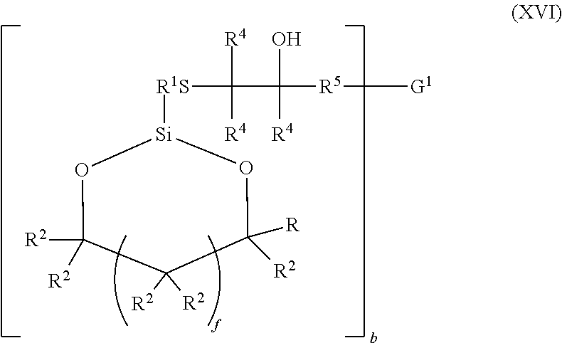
O1C([R2])([R2])C([R2])([R2])C([R])([R2])O[Si]1[R1S]C(C([R5][G1])(O)[R4])([R4])[R4]
